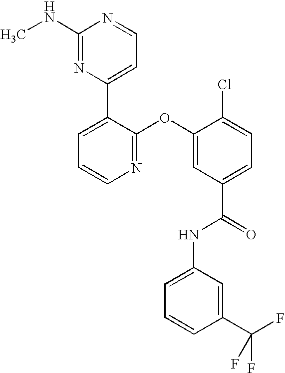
N1=C(OC2=CC(C(=O)NC3=CC=CC(C(F)(F)F)=C3)=CC=C2Cl)C(C2=CC=NC(NC)=N2)=CC=C1
